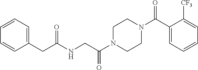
C(C(NCC(N1CCN(C(=O)C2=CC=CC=C2[CF3])CC1)=O)=O)C1=CC=CC=C1
